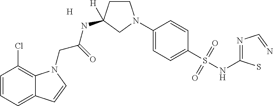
[H].C1=CC=C2C(=C1Cl)N(CC(=O)NC1([H])CCN(C3=CC=C(S(NC(=NC=N)S)(=O)=O)C=C3)C1)C=C2
